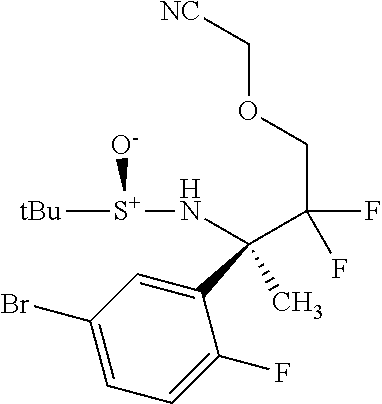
C1(C(C(F)(COC[NC])F)(C)N[S+]([tBu])[O-])=CC(Br)=CC=C1F
